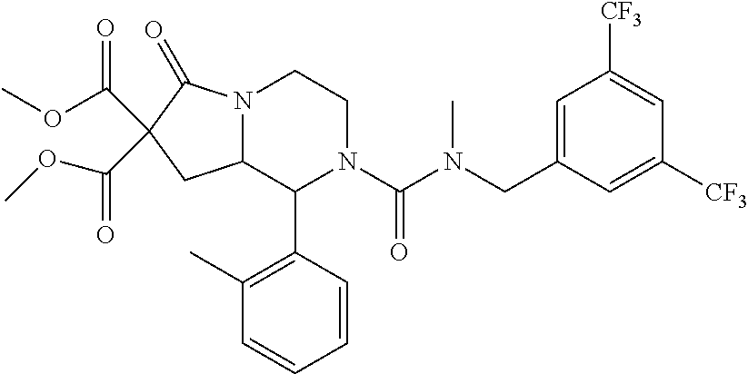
N12C(C(C3=C(C)C=CC=C3)N(C(N(CC3=CC([CF3])=CC([CF3])=C3)C)=O)CC1)CC(C(=O)OC)(C(OC)=O)C2=O
